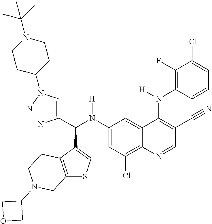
C1(N(C(C(=CN(N)C2CCN(C(C)(C)C)CC2)N)C2=CSC3=C2CCN(C2COC2)C3)[H])=CC(Cl)=C2C(=C1)C(N([H])C1=C(F)C(Cl)=CC=C1)=C(C#N)C=N2
